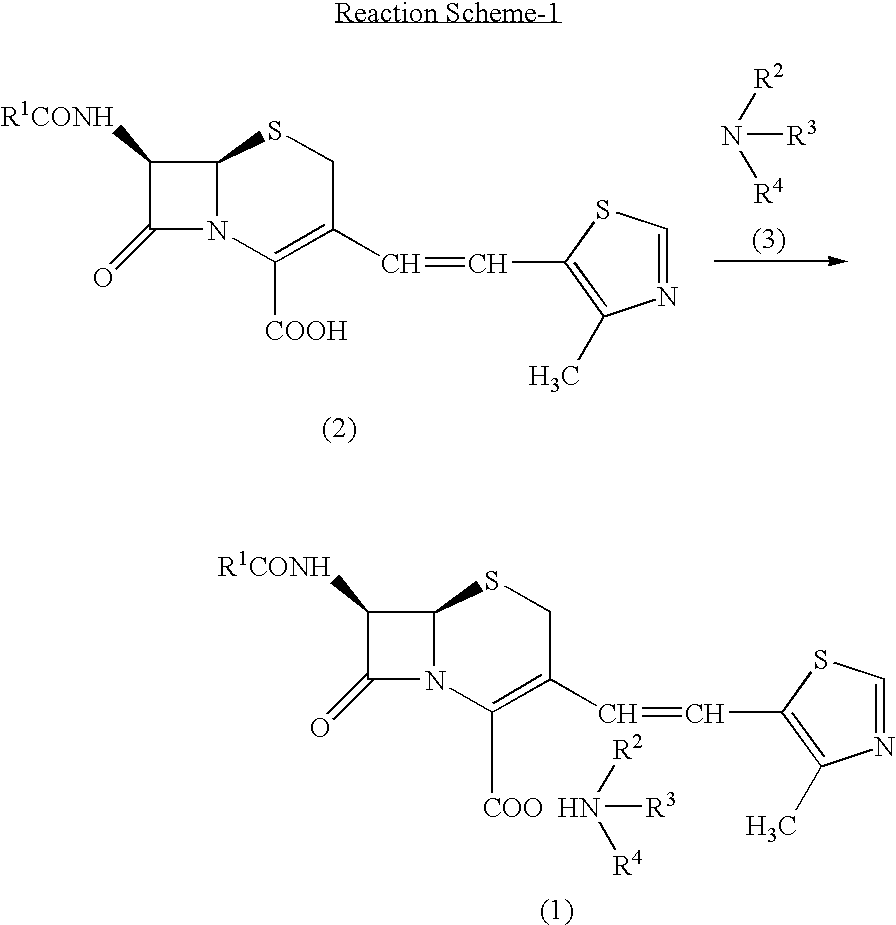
C1([R1CONH])C(=O)N2C1SCC(C=CC1=C(C)N=CS1)=C2[COO].N([R2])([R3])[R4].C1([R1CONH])C(=O)N2C1SCC(C=CC1=C(C)N=CS1)=C2[COOH].N([R3])([R2])[R4]
